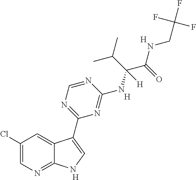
C1(Cl)=CN=C2C(=C1)C(C1=NC=NC(NC(C(=O)NCC(F)(F)F)(C(C)C)[H])=N1)=CN2.[H].[H].[H]
